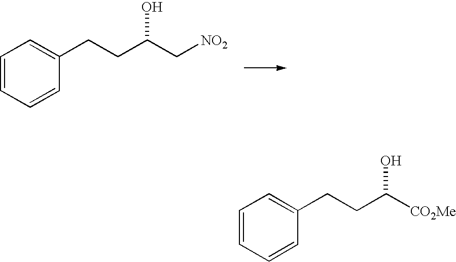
C1=CC=CC(CCC(C[NO2])O)=C1.C1=CC=CC(CCC([CO2Me])O)=C1
